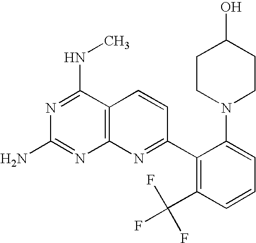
C12=C(C(NC)=NC(N)=N1)C=CC(C1=C(C(F)(F)F)C=CC=C1N1CCC(O)CC1)=N2
